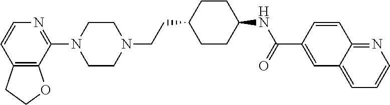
C12=C(C(N3CCN(CCC4CCC(NC(C5=CC6=CC=CN=C6C=C5)=O)CC4)CC3)=NC=C1)OCC2
